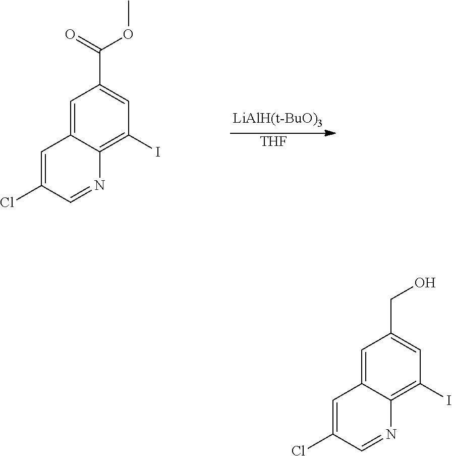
C12=CC(CO)=CC(I)=C1N=CC(Cl)=C2.C12=CC(C(OC)=O)=CC(I)=C1N=CC(Cl)=C2.[THF]
